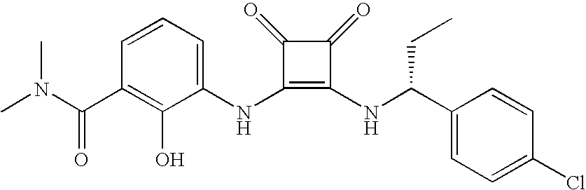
CN(C(C1=C(O)C(NC2=C(NC(C3=CC=C(Cl)C=C3)CC)C(=O)C2=O)=CC=C1)=O)C
